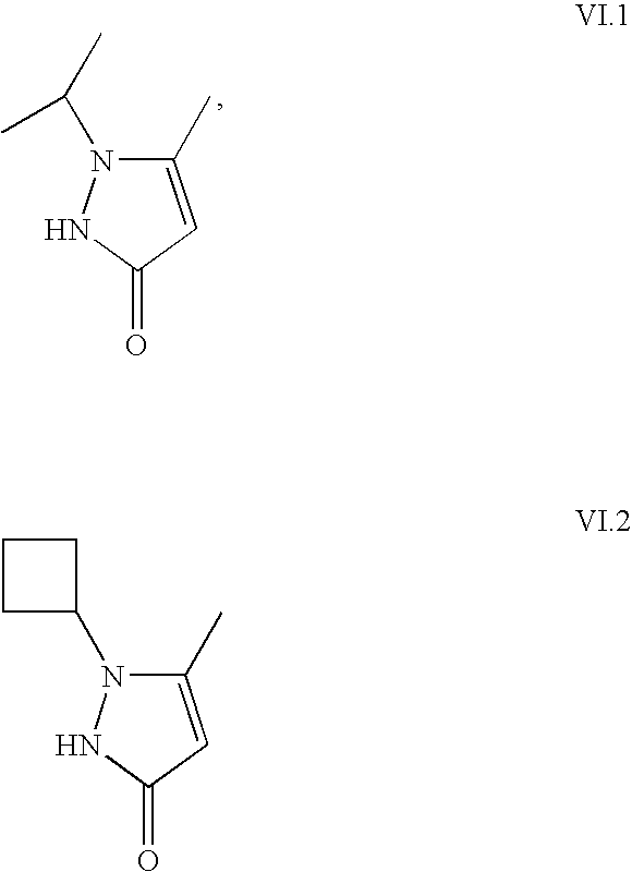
C1(C)=CC(=O)NN1C(C)C.C1(C)=CC(=O)NN1C1CCC1
